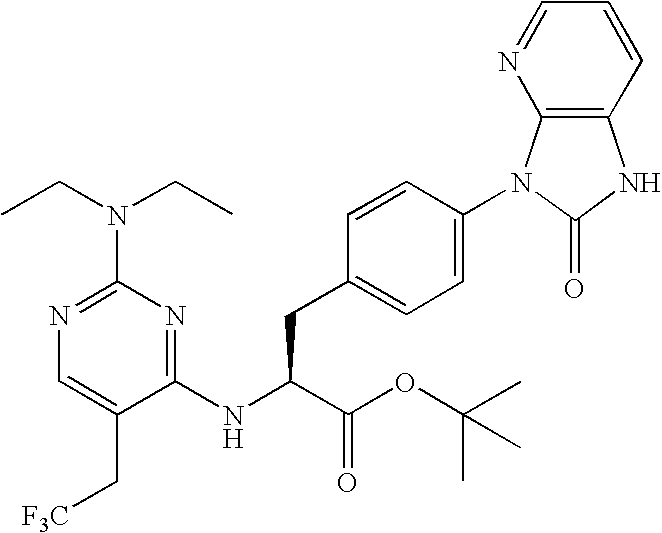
C1=C(C[F3C])C(NC(CC2=CC=C(N3C4=C(NC3=O)C=CC=N4)C=C2)C(=O)OC(C)(C)C)=NC(N(CC)CC)=N1
